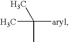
CC(C)([aryl])C
